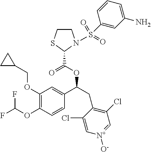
C1(OCC2CC2)=C(OC(F)F)C=CC(C(CC2=C(Cl)C=[N+]([O-])C=C2Cl)OC(C2N(S(=O)(=O)C3=CC(N)=CC=C3)CCS2)=O)=C1
